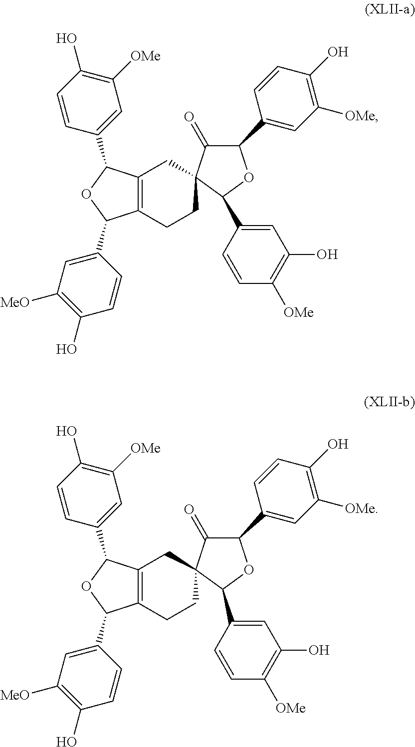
C12=C(CCC3(C1)C(=O)C(C1=CC([OMe])=C(O)C=C1)OC3C1=CC(O)=C([OMe])C=C1)C(C1=CC([MeO])=C(O)C=C1)OC2C1=CC([OMe])=C(O)C=C1.C12=C(CCC3(C1)C(=O)C(C1=CC([OMe])=C(O)C=C1)OC3C1=CC(O)=C([OMe])C=C1)C(C1=CC([MeO])=C(O)C=C1)OC2C1=CC([OMe])=C(O)C=C1
